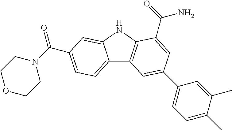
C12=CC=C(C(=O)N3CCOCC3)C=C1NC1=C2C=C(C2=CC=C(C)C(C)=C2)C=C1C(N)=O
